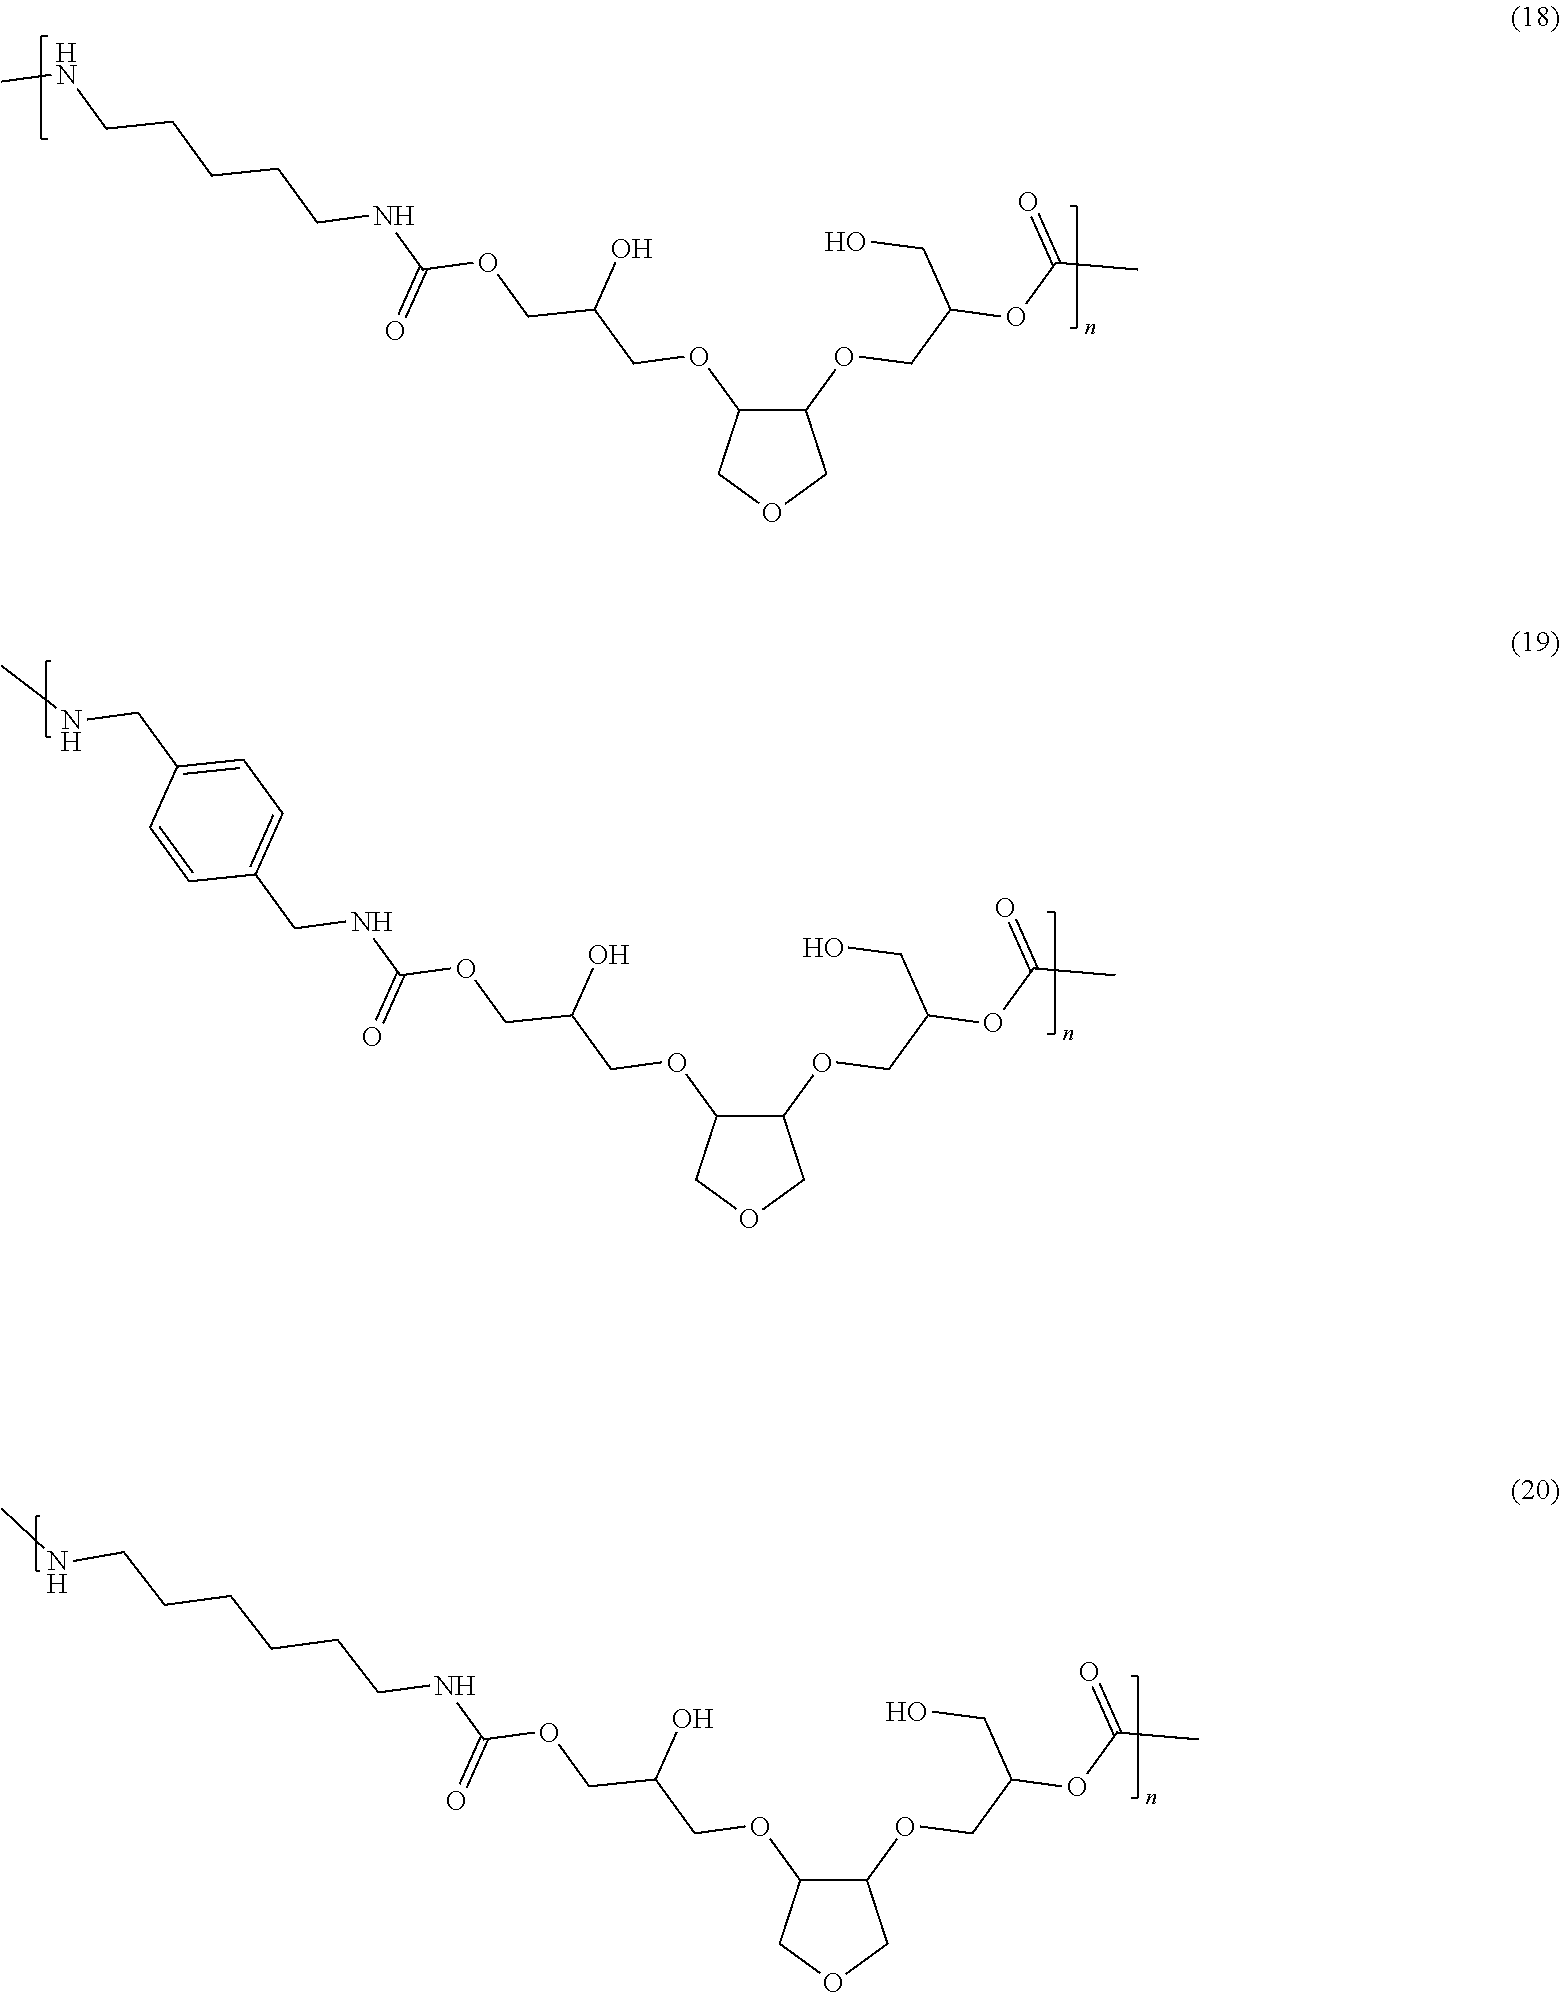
C1(OCC(OC(C)=O)CO)C(OCC(COC(NCCCCCNC)=O)O)COC1.C1(OCC(OC(C)=O)CO)C(OCC(COC(NCC2=CC=C(CNC)C=C2)=O)O)COC1.C1(OCC(OC(C)=O)CO)C(OCC(COC(NCCCCCCNC)=O)O)COC1
